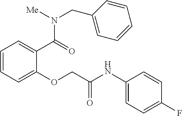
C1=CC=C(OCC(NC2=CC=C(F)C=C2)=O)C(C(=O)N(CC2=CC=CC=C2)[Me])=C1
